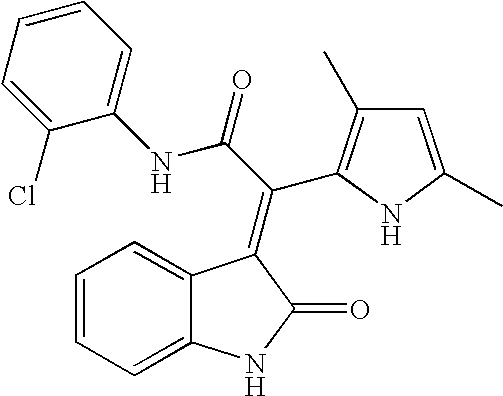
C1=C2C(=CC=C1)C(=C(C1=C(C)C=C(C)N1)C(NC1=CC=CC=C1Cl)=O)C(=O)N2
